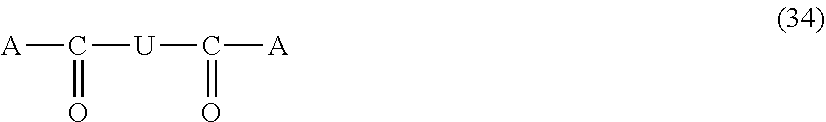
[A]C(=O)[U]C([A])=O
